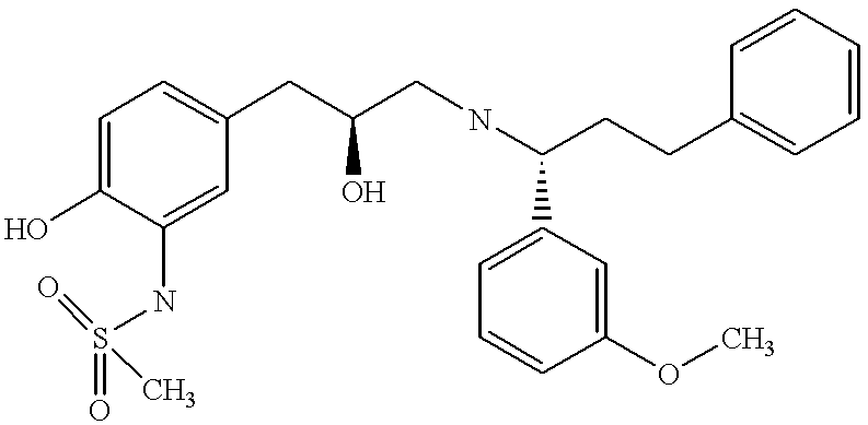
C1=C(O)C(NS(=O)(=O)C)=CC(CC(CNC(C2=CC=CC(OC)=C2)CCC2=CC=CC=C2)O)=C1
